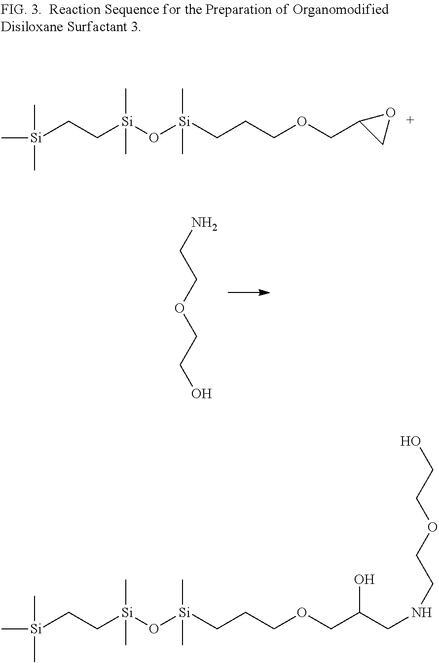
NCCOCCO.[Si](CC[Si](O[Si](C)(C)CCCOCC1CO1)(C)C)(C)(C)C.[Si](CC[Si](O[Si](C)(C)CCCOCC(CNCCOCCO)O)(C)C)(C)(C)C
